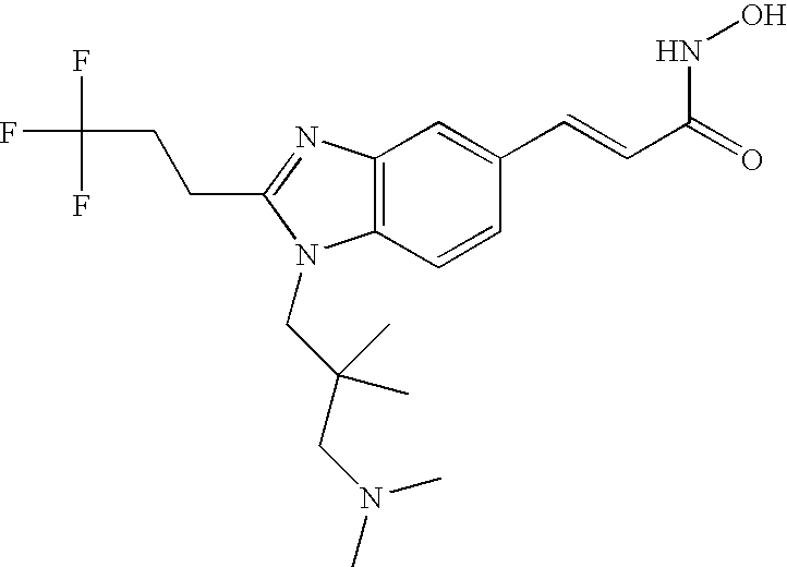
C12=C(C=CC(C=CC(NO)=O)=C1)N(CC(CN(C)C)(C)C)C(CCC(F)(F)F)=N2
